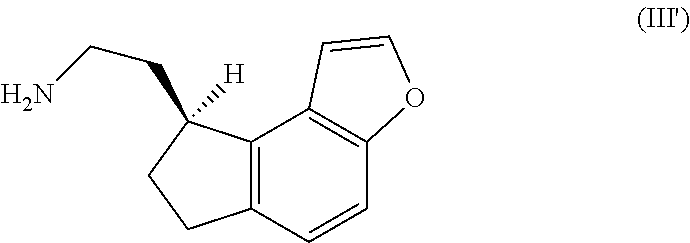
C12=C(C=CC3=C1C=CO3)CCC2(CCN)[H]
